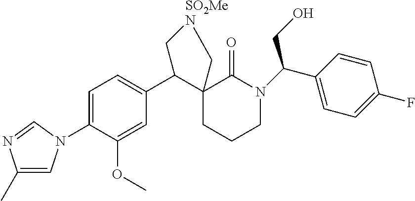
C1=C(N2C=C(C)N=C2)C(OC)=CC(C2C3(CCCN(C(CO)C4=CC=C(F)C=C4)C3=O)C[SO2MeN]C2)=C1
